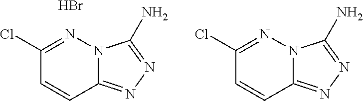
C1(Cl)=NN2C(=NN=C2N)C=C1.Br.C1(Cl)=NN2C(=NN=C2N)C=C1
